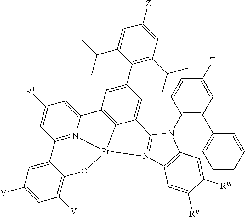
C1(N2C3=N(C4=C2C=C([Rm])C([Rn])=C4)[Pt]24C5=C(C=C(C6=C(C(C)C)C=C([Z])C=C6C(C)C)C=C35)C3=CC([R1])=CC(=N32)C2=CC([V])=CC([V])=C2O4)=C(C2=CC=CC=C2)C=C([T])C=C1
